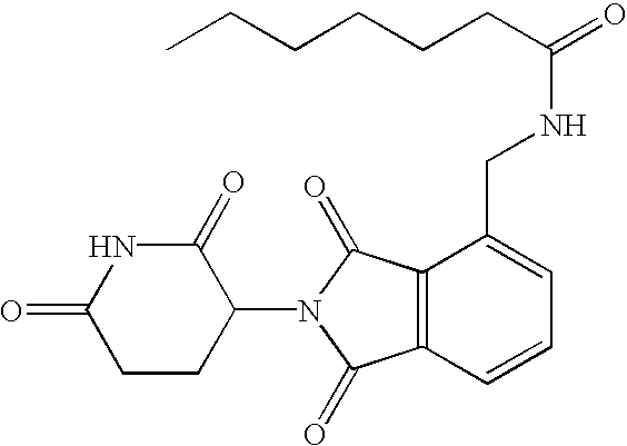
N1C(=O)CCC(N2C(=O)C3=C(C2=O)C=CC=C3CNC(CCCCCC)=O)C1=O
